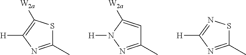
[H]C1=C([W2a])SC(C)=N1.[H]N1N=C(C)C=C1[W2a].[H]C1=NSC(C)=N1
